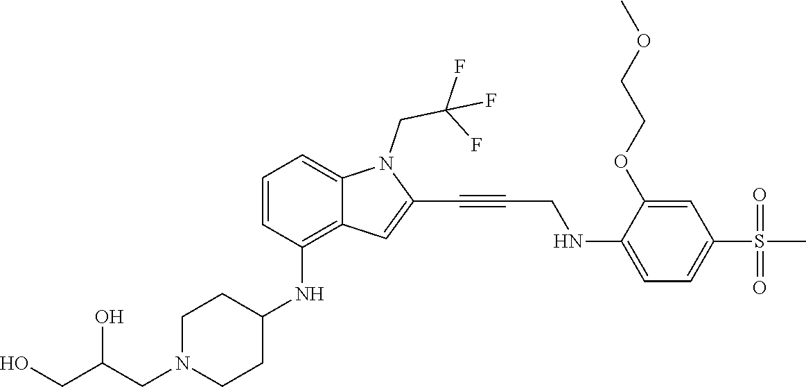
C(C#CC1=CC2=C(NC3CCN(CC(CO)O)CC3)C=CC=C2N1CC(F)(F)F)NC1=CC=C(S(C)(=O)=O)C=C1OCCOC
